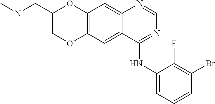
C12=C(C=C3C(=C1)N=CN=C3NC1=CC=CC(Br)=C1F)OCC(CN(C)C)O2
